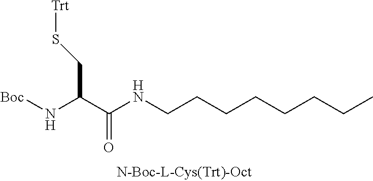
CCCCCCCCNC(C(N[Boc])CS[Trt])=O
